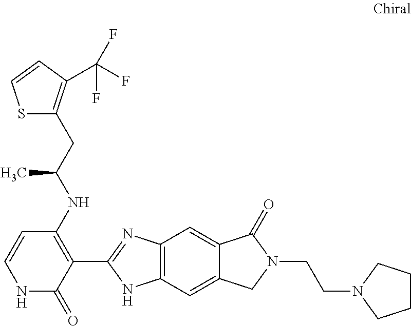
C12=C(C=C3C(=C1)C(=O)N(CCN1CCCC1)C3)NC(C1=C(NC(CC3=C(C(F)(F)F)C=CS3)C)C=CNC1=O)=N2
